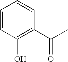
C1=CC(O)=C(C(C)=O)C=C1
